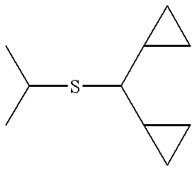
C(SC(C1CC1)C1CC1)(C)C
